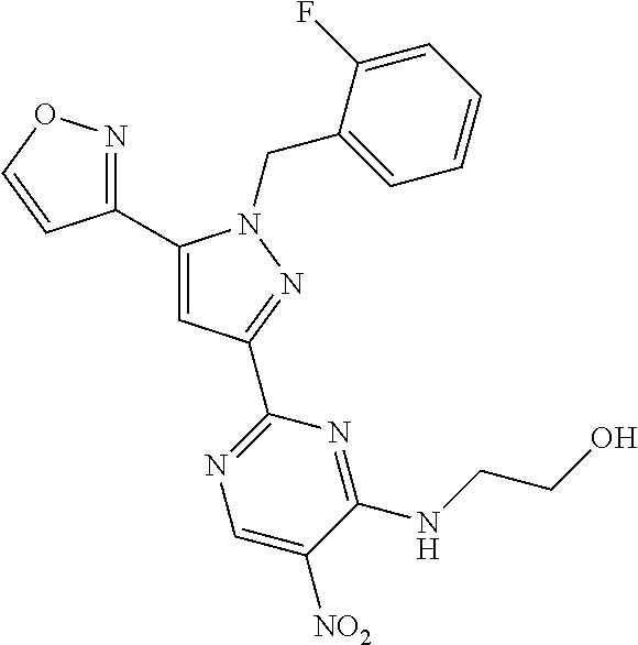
C1(C2=CC(C3=NC=C([NO2])C(NCCO)=N3)=NN2CC2=CC=CC=C2F)=NOC=C1
